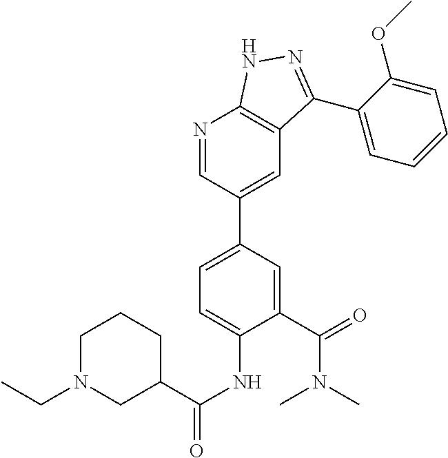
C1(C(N(C)C)=O)=CC(C2=CC3=C(N=C2)NN=C3C2=CC=CC=C2OC)=CC=C1NC(=O)C1CCCN(CC)C1
